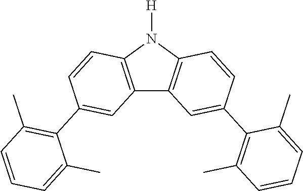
C12=C(N([H])C3=C1C=C(C1=C(C)C=CC=C1C)C=C3)C=CC(C1=C(C)C=CC=C1C)=C2
